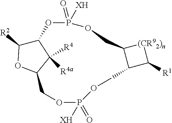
C12COP([XH])(=O)OCC3C([R1])[(CR92)n]C3COP(=O)([XH])OC(C1([R4])[R4a])C([R2])O2
